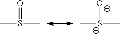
CS(C)=O.C[S+](C)[O-]
